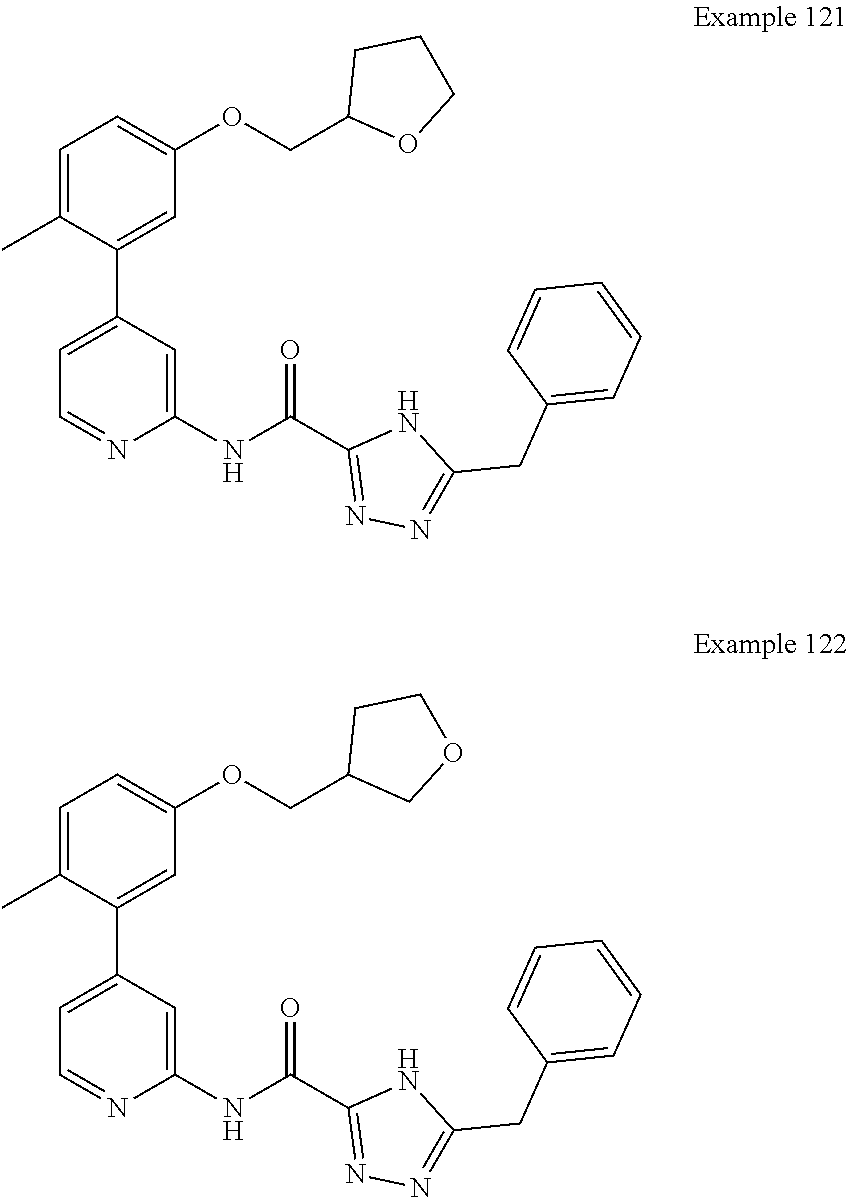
C1=C(OCC2CCCO2)C=C(C2=CC=NC(NC(C3=NN=C(CC4=CC=CC=C4)N3)=O)=C2)C(C)=C1.C1=C(OCC2CCOC2)C=C(C2=CC=NC(NC(C3=NN=C(CC4=CC=CC=C4)N3)=O)=C2)C(C)=C1
